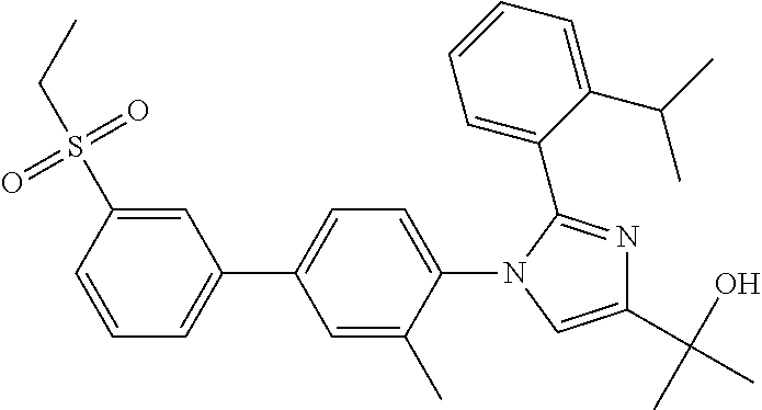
C1(S(CC)(=O)=O)=CC(C2=CC=C(N3C(C4=CC=CC=C4C(C)C)=NC(C(O)(C)C)=C3)C(C)=C2)=CC=C1
